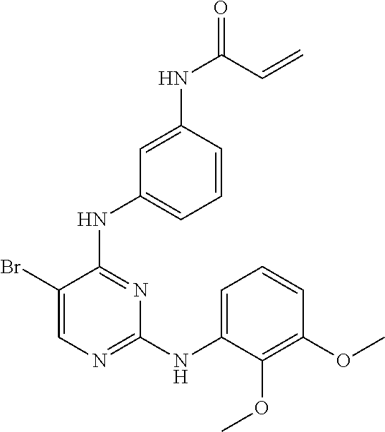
C1(Br)=CN=C(NC2=CC=CC(OC)=C2OC)N=C1NC1=CC=CC(NC(=O)C=C)=C1
